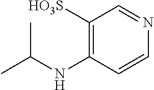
C1([HO3S])=C(NC(C)C)C=CN=C1
